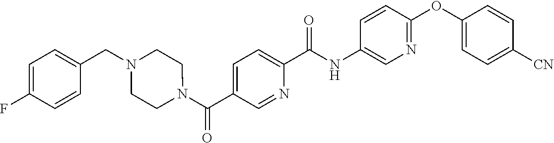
C1(OC2=NC=C(NC(C3=CC=C(C(N4CCN(CC5=CC=C(F)C=C5)CC4)=O)C=N3)=O)C=C2)=CC=C([CN])C=C1
